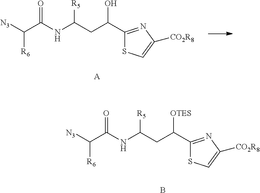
[N3]C(C(NC(CC(C1=NC([CO2R8])=CS1)[OTES])[R5])=O)[R6].B.[N3]C(C(NC(CC(C1=NC([CO2R8])=CS1)O)[R5])=O)[R6].[A]
